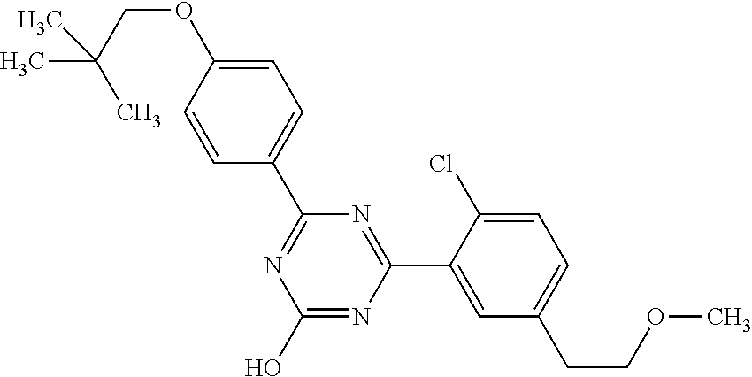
N1=C(C2=CC=C(OCC(C)(C)C)C=C2)N=C(C2=CC(CCOC)=CC=C2Cl)N=C1O
